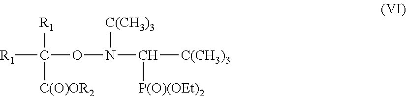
[R1]C([R1])([C(O)OR2])ON([C(CH3)3])C([P(O)(OEt)2])[C(CH3)3]
